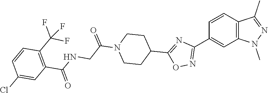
C1=CC(C2=NOC(C3CCN(C(CNC(C4=C(C(F)(F)F)C=CC(Cl)=C4)=O)=O)CC3)=N2)=CC2=C1C(C)=NN2C
